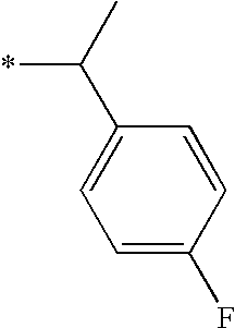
C1=C(F)C=CC(C(*)C)=C1
